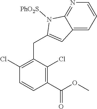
C1(Cl)=C(CC2=CC3=CC=CN=C3N2[PhO2S])C(Cl)=C(C(=O)OC)C=C1
